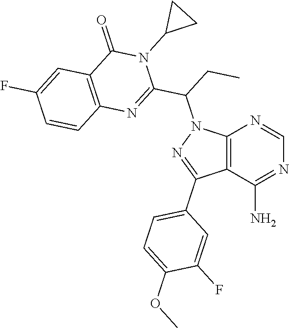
C12=C(C(N)=NC=N1)C(C1=CC=C(OC)C(F)=C1)=NN2C(CC)C1=NC2=C(C(=O)N1C1CC1)C=C(F)C=C2
